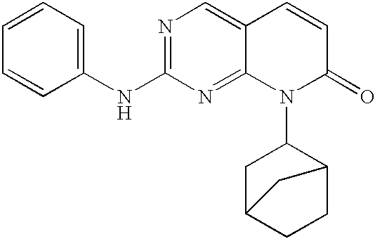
C1=CC=C(NC2=NC=C3C(=N2)N(C2CC4CCC2C4)C(=O)C=C3)C=C1
